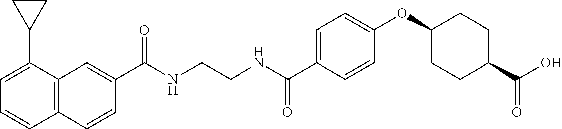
C1(C(NCCNC(C2=CC=C(OC3CCC(C(O)=O)CC3)C=C2)=O)=O)=CC2=C(C=C1)C=CC=C2C1CC1
